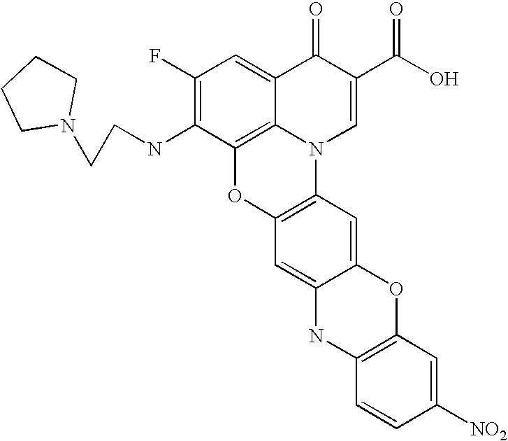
C1(F)=C(NCCN2CCCC2)C2=C3C(=C1)C(=O)C(C(O)=O)=CN3C1=C(O2)C=C2C(=C1)OC1=C(N2)C=CC([NO2])=C1
